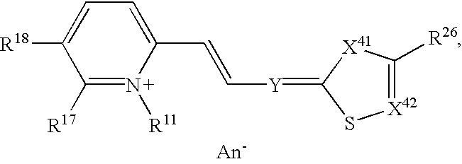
C1(C=C[Y]=C2S[X42]=C([R26])[X41]2)=CC=C([R18])C([R17])=[N+]1[R11]
